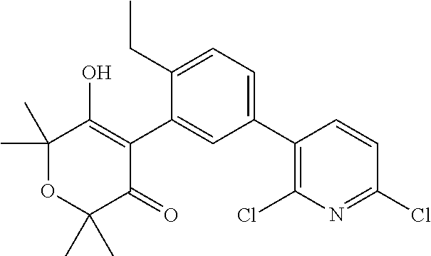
C1(C2=CC=C(CC)C(C3=C(O)C(C)(C)OC(C)(C)C3=O)=C2)=C(Cl)N=C(Cl)C=C1
